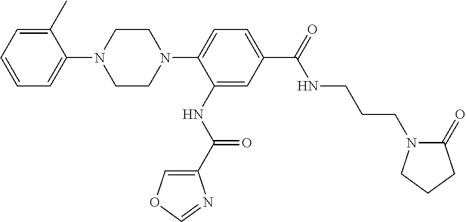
C1=C(C)C(N2CCN(C3=CC=C(C(NCCCN4C(=O)CCC4)=O)C=C3NC(=O)C3=COC=N3)CC2)=CC=C1
